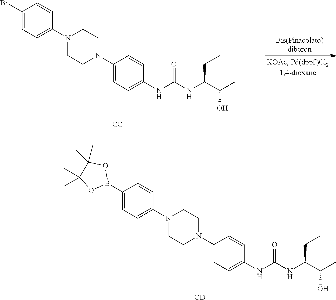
C1(Br)=CC=C(N2CCN(C3=CC=C(NC(NC(C(C)O)CC)=O)C=C3)CC2)C=C1.[CC].C1(B2OC(C)(C)C(C)(C)O2)=CC=C(N2CCN(C3=CC=C(NC(NC(C(C)O)CC)=O)C=C3)CC2)C=C1.[CD]
